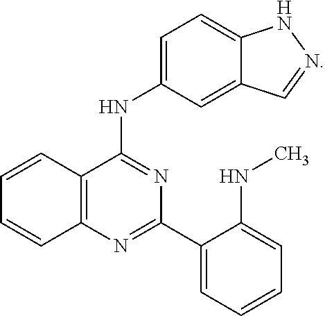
C12=C(N=C(C3=CC=CC=C3NC)N=C1NC1=CC=C3C(=C1)C=NN3)C=CC=C2
